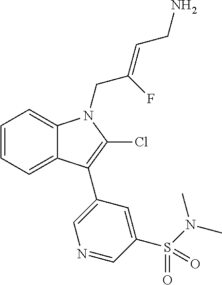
C1=CC=C2C(=C1)N(CC(=CCN)F)C(Cl)=C2C1=CN=CC(S(N(C)C)(=O)=O)=C1
